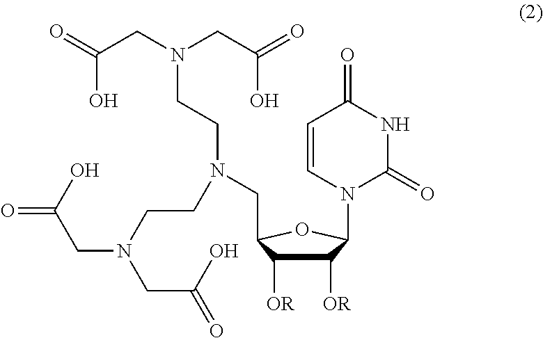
C1([OR])C(CN(CCN(CC(O)=O)CC(=O)O)CCN(CC(O)=O)CC(O)=O)OC(N2C(=O)NC(=O)C=C2)C1[OR]
